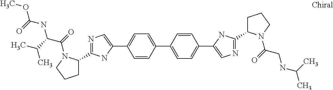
C1=CC(C2=CC=C(C3=CN=C(C4CCCN4C(CNC(C)C)=O)N3)C=C2)=CC=C1C1=CN=C(C2CCCN2C(C(NC(=O)OC)C(C)C)=O)N1
